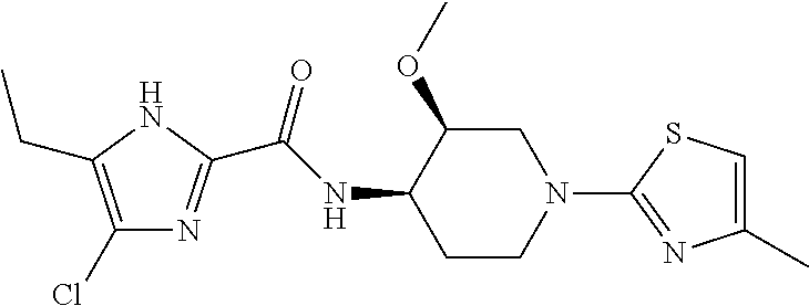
N1C(CC)=C(Cl)N=C1C(NC1C(OC)CN(C2=NC(C)=CS2)CC1)=O
